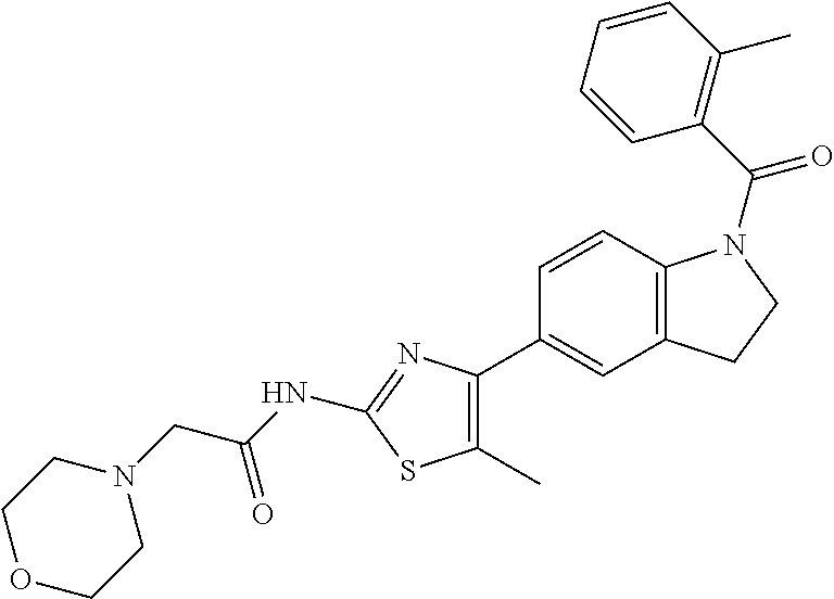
C1=CC2=C(C=C1C1=C(C)SC(NC(CN3CCOCC3)=O)=N1)CCN2C(C1=C(C)C=CC=C1)=O
